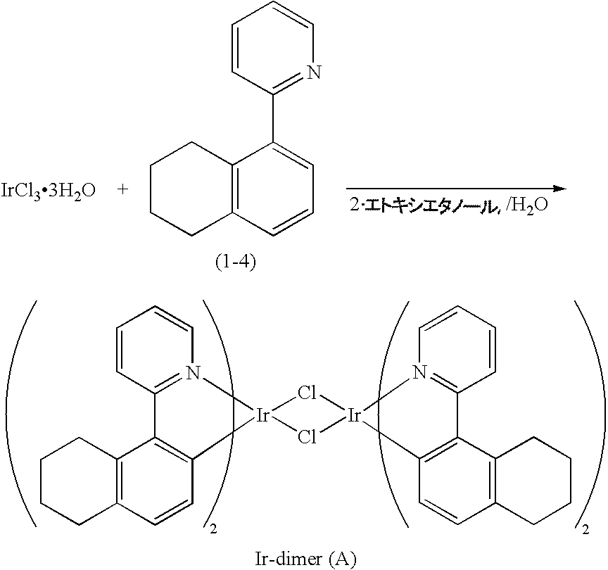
C12=N(C=CC=C1)[Ir]1(C3=C2C2=C(C=C3)CCCC2)Cl[Ir]2(C3=C(C4=N2C=CC=C4)C2=C(C=C3)CCCC2)Cl1.C12=C(C=CC=C1C1=NC=CC=C1)CCCC2.[IrCl33H2O]
